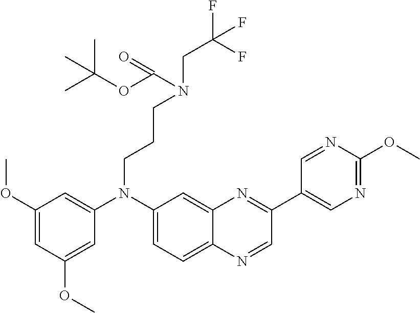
C1(OC)=CC(OC)=CC(N(C2=CC=C3C(=C2)N=C(C2=CN=C(OC)N=C2)C=N3)CCCN(CC(F)(F)F)C(OC(C)(C)C)=O)=C1
